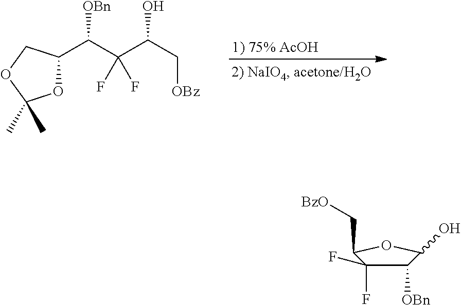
[1) 75% AcOH].C1(C(C(C(C[OBz])O)(F)F)[OBn])OC(C)(C)OC1.C1([OBn])C(O)OC(C[BzO])C1(F)F
